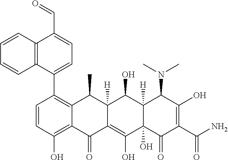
C1=CC(O)=C2C(=C1C1=CC=C(C=O)C3=C1C=CC=C3)C(C)C1([H])C(=C(O)C3(O)C([H])(C1O)C(N(C)C)C(O)=C(C(N)=O)C3=O)C2=O
